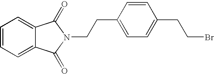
C1=CC=C2C(=C1)C(=O)N(CCC1=CC=C(CCBr)C=C1)C2=O
